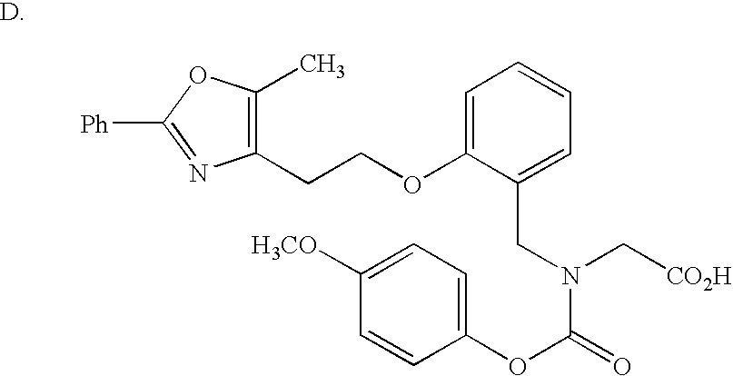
C1=C(OCCC2=C(C)OC([Ph])=N2)C(CN(C[CO2H])C(=O)OC2=CC=C([H3CO])C=C2)=CC=C1
